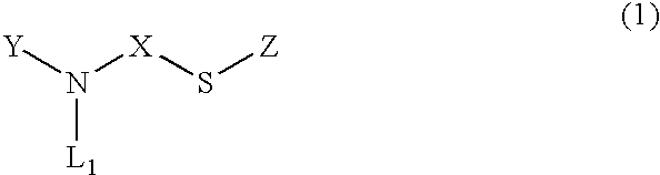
[Y]N([X]S[Z])[L1]
